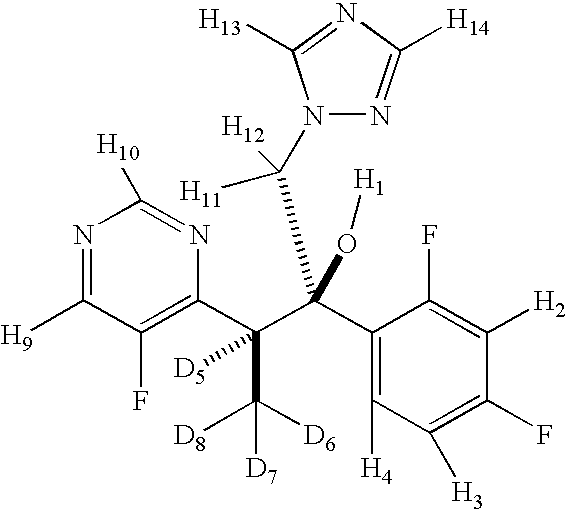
N1=C([H9])C(F)=C(C(C(C2=C([H4])C([H3])=C(F)C([H2])=C2F)(O[H1])C(N2N=C([H14])N=C2[H13])([H11])[H12])(C([D8])([D6])[D7])[D5])N=C1[H10]
